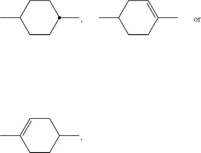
C1CC(C)CC=C1C.C1CC(C)CCC1C.C1CC(C)=CCC1C
